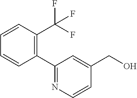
C1(C2=NC=CC(CO)=C2)=C(C(F)(F)F)C=CC=C1
